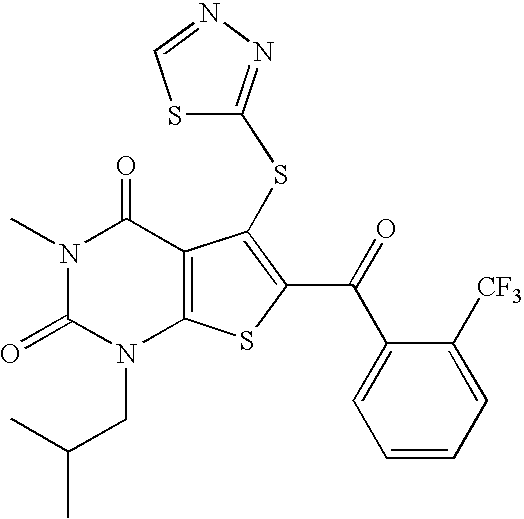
N1(C)C(=O)N(CC(C)C)C2=C(C1=O)C(SC1=NN=CS1)=C(C(C1=CC=CC=C1[CF3])=O)S2
